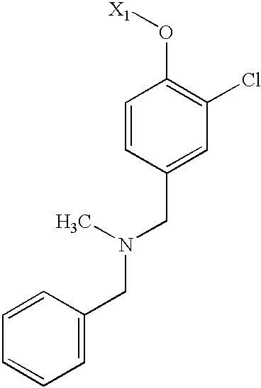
C1=CC(CN(CC2=CC=CC=C2)C)=CC(Cl)=C1O[X1]
